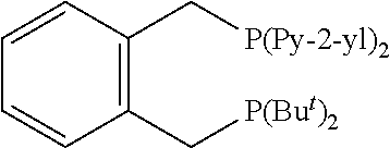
C1=CC(C[P(Py-2-yl)2])=C(C[P(But)2])C=C1
